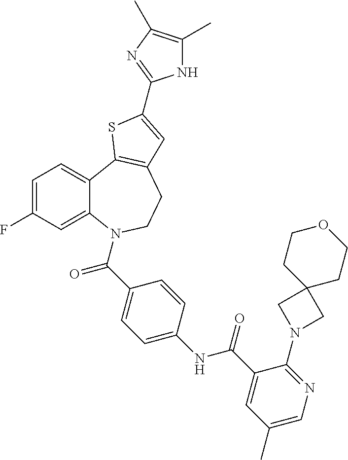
C1=C(F)C=C2C(=C1)C1=C(CCN2C(=O)C2=CC=C(NC(=O)C3=CC(C)=CN=C3N3CC4(C3)CCOCC4)C=C2)C=C(C2=NC(C)=C(C)N2)S1
